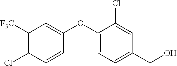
C1(Cl)=C([F3C])C=C(OC2=CC=C(CO)C=C2Cl)C=C1
